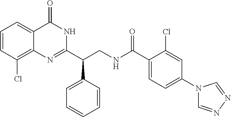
C1(C(CNC(C2=CC=C(N3C=NN=C3)C=C2Cl)=O)C2=CC=CC=C2)=NC2=C(Cl)C=CC=C2C(=O)N1
